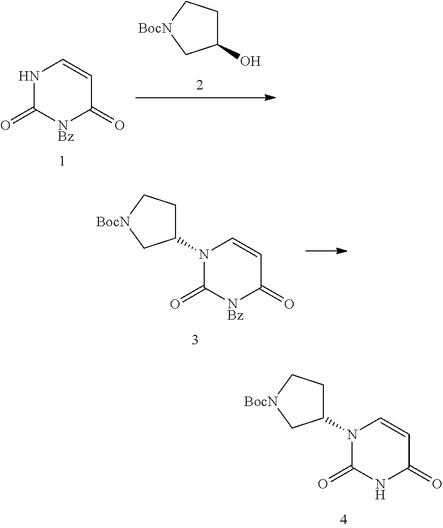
C1(=O)NC(=O)C=CN1C1CC[BocN]C1.N1C(=O)[NBz]C(=O)C=C1.C1(O)CC[BocN]C1.C1(=O)[NBz]C(=O)C=CN1C1CC[BocN]C1
